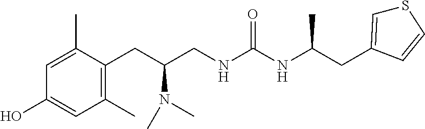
C1(C)=C(CC(CNC(NC(CC2=CSC=C2)C)=O)N(C)C)C(C)=CC(O)=C1
